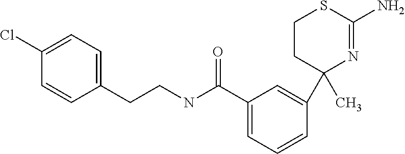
N(CCC1=CC=C(Cl)C=C1)C(C1=CC=CC(C2(C)N=C(N)SCC2)=C1)=O
